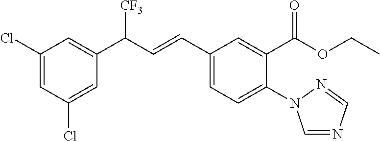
C1(Cl)=CC(Cl)=CC(C(C=CC2=CC=C(N3C=NC=N3)C(C(=O)OCC)=C2)[CF3])=C1
